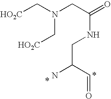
C(C(C=O)N)NC(=O)CN(C[HO2C])C[HO2C].*.*
